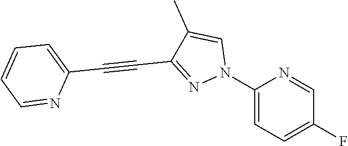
C1(N2C=C(C)C(C#CC3=CC=CC=N3)=N2)=CC=C(F)C=N1
